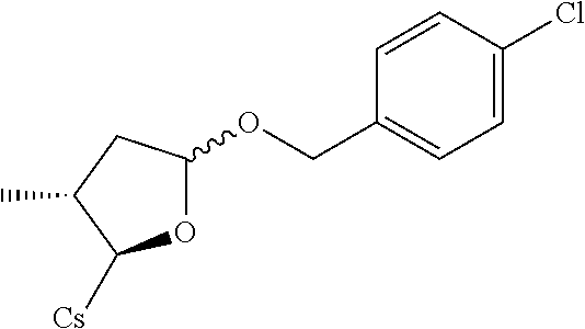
O1C(OCC2=CC=C(Cl)C=C2)CC(C)C1[Cs]
